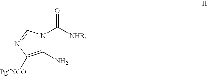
C1(N)=C([PgNCO])N=CN1C([NHR])=O
